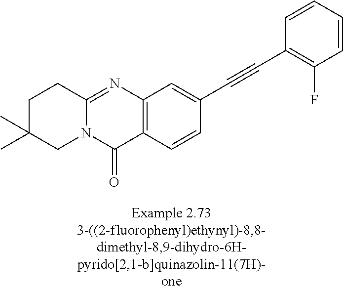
C1C(C)(C)CN2C(=NC3=C(C2=O)C=CC(C#CC2=C(F)C=CC=C2)=C3)C1
